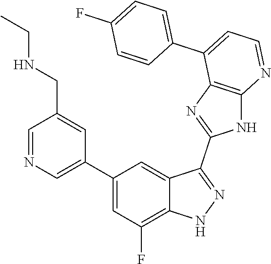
C1=NC=C(C2=CC(F)=C3C(=C2)C(C2=NC4=C(N2)N=CC=C4C2=CC=C(F)C=C2)=NN3)C=C1CNCC
